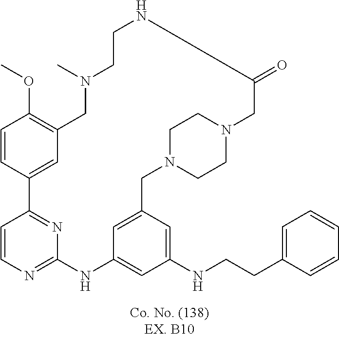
C1=CC2=NC(=N1)NC1=CC(NCCC3=CC=CC=C3)=CC(=C1)CN1CCN(CC1)CC(=O)NCCN(C)CC1=C(OC)C=CC2=C1
